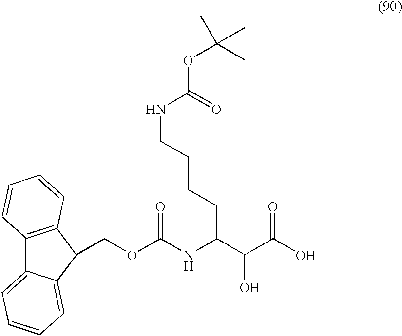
C(C(NC(OCC1C2=CC=CC=C2C2=C1C=CC=C2)=O)C(C(O)=O)O)CCCNC(OC(C)(C)C)=O
